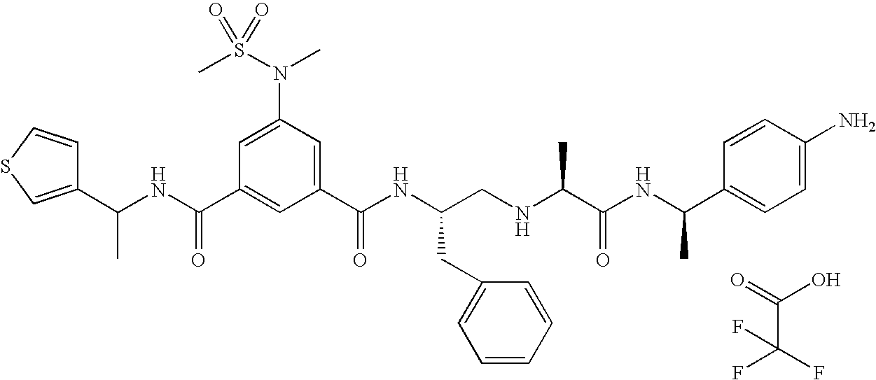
C1(C(NC(C2=CC(C(NC(CNC(C(NC(C3=CC=C(N)C=C3)C)=O)C)CC3=CC=CC=C3)=O)=CC(N(S(C)(=O)=O)C)=C2)=O)C)=CSC=C1.O=C(O)C(F)(F)F
